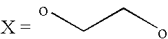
oCCo
